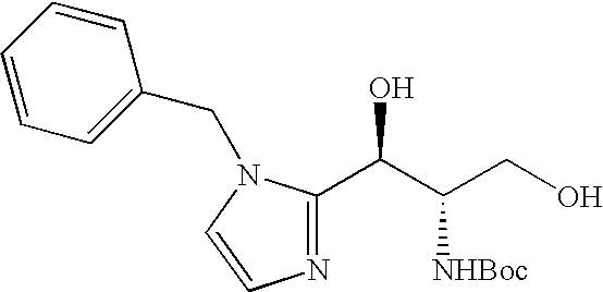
C1(C(C([NHBoc])CO)O)=NC=CN1CC1=CC=CC=C1
